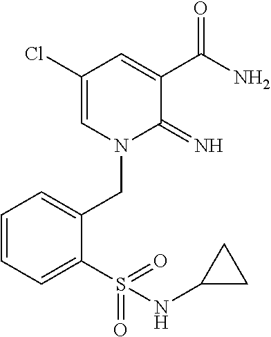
C1(Cl)=CN(CC2=CC=CC=C2S(=O)(=O)NC2CC2)C(=N)C(C(N)=O)=C1
